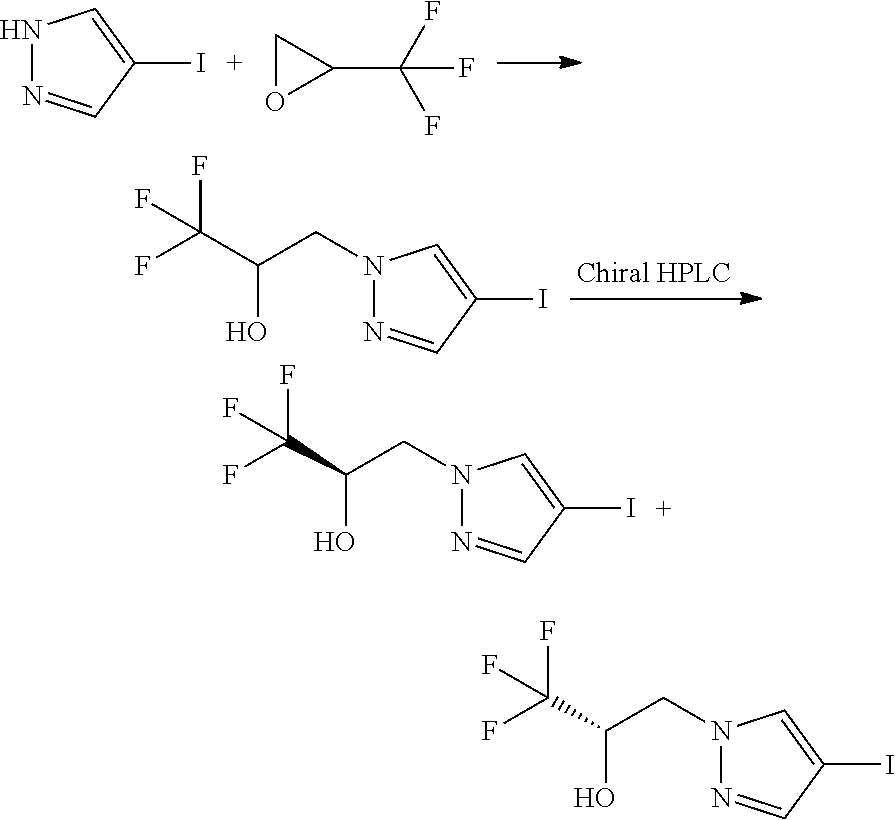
N1N=CC(I)=C1.C1OC1C(F)(F)F.N1(CC(C(F)(F)F)O)N=CC(I)=C1.N1(CC(C(F)(F)F)O)N=CC(I)=C1.N1(CC(C(F)(F)F)O)N=CC(I)=C1
